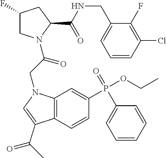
C1(F)CN(C(=O)CN2C3=C(C=CC(P(=O)(C4=CC=CC=C4)OCC)=C3)C(C(=O)C)=C2)C(C(NCC2=CC=CC(Cl)=C2F)=O)C1
